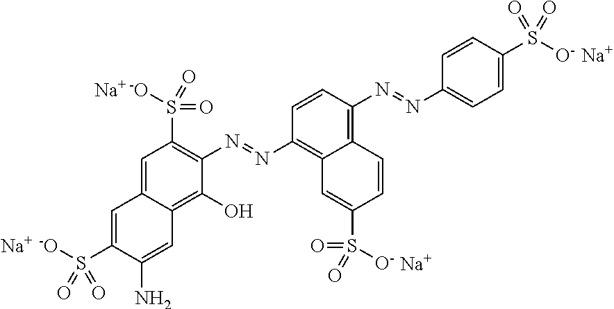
C1=C2C(=C(O)C(N=NC3=C4C(=C(N=NC5=CC=C(S([O-])(=O)=O)C=C5)C=C3)C=CC(S([O-])(=O)=O)=C4)=C1S([-O])(=O)=O)C=C(N)C(S([-O])(=O)=O)=C2.[Na].[Na].[Na].[Na]
